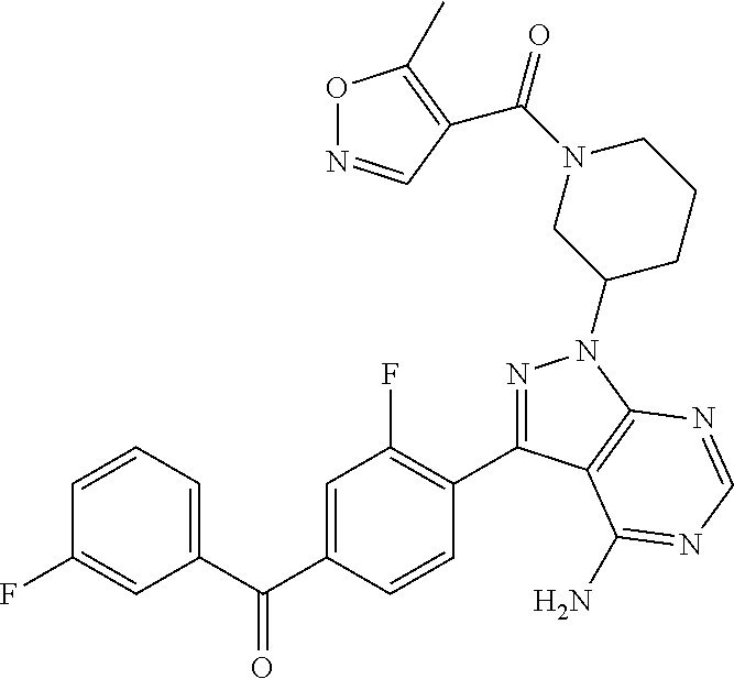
C1=CC(F)=CC(C(C2=CC(F)=C(C3=NN(C4CCCN(C(=O)C5=C(C)ON=C5)C4)C4=C3C(N)=NC=N4)C=C2)=O)=C1
